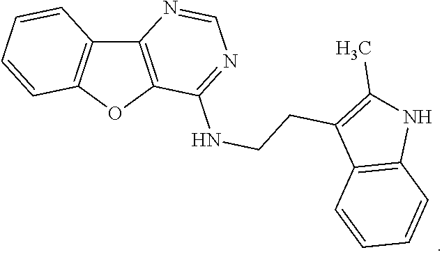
C12=C(OC3=C1C=CC=C3)C(NCCC1=C(C)NC3=C1C=CC=C3)=NC=N2
